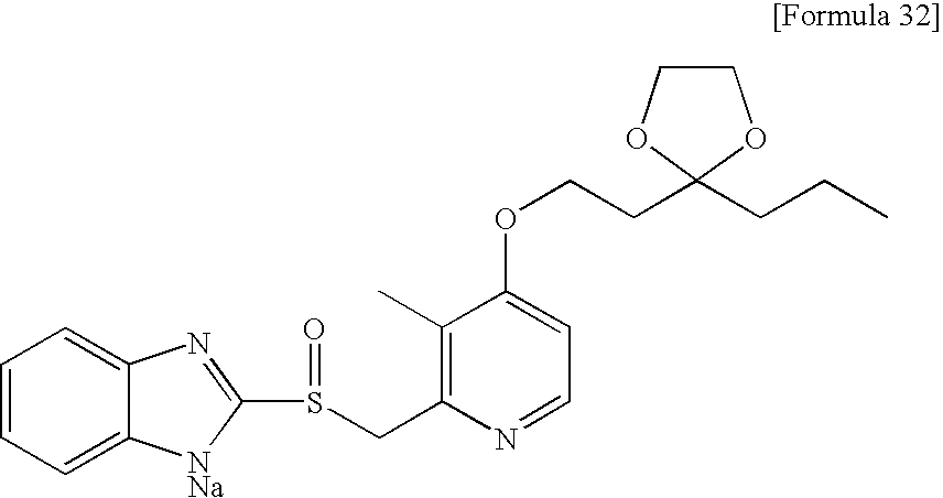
O(CCC1(CCC)OCCO1)C1=CC=NC(CS(C2=NC3=CC=CC=C3[NNa]2)=O)=C1C
